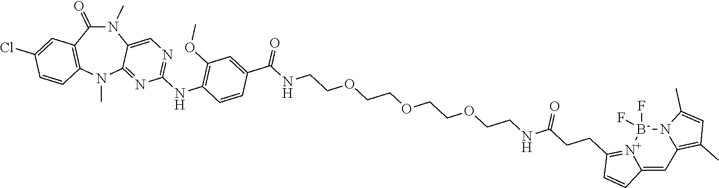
N1(C)C(=O)C2=C(N(C)C3=NC(NC4=C(OC)C=C(C(NCCOCCOCCOCCNC(CCC5=[N+]6C(=CC7=C(C)C=C(C)N7[B-]6(F)F)C=C5)=O)=O)C=C4)=NC=C13)C=CC(Cl)=C2
